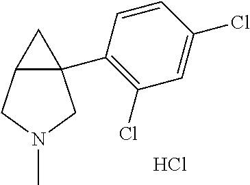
C12(C3=C(Cl)C=C(Cl)C=C3)C(CN(C)C1)C2.Cl
